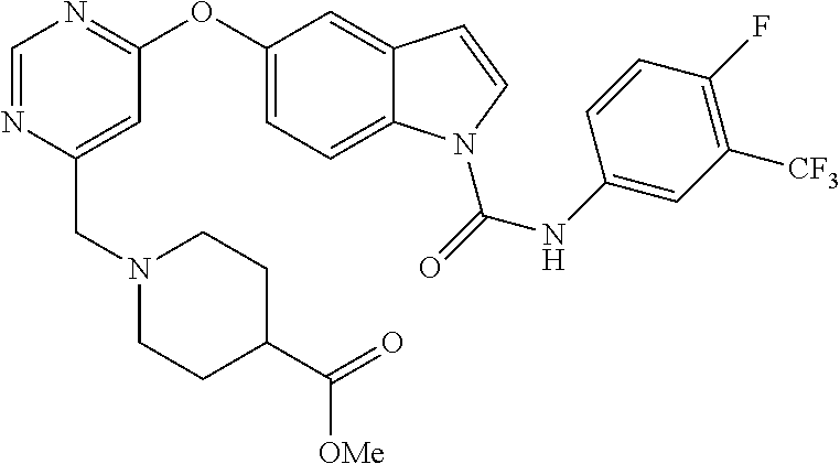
C(C1=CC(OC2=CC=C3C(=C2)C=CN3C(NC2=CC([CF3])=C(F)C=C2)=O)=NC=N1)N1CCC(C(=O)[OMe])CC1
